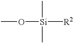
O([Si](C)([R2])C)C
